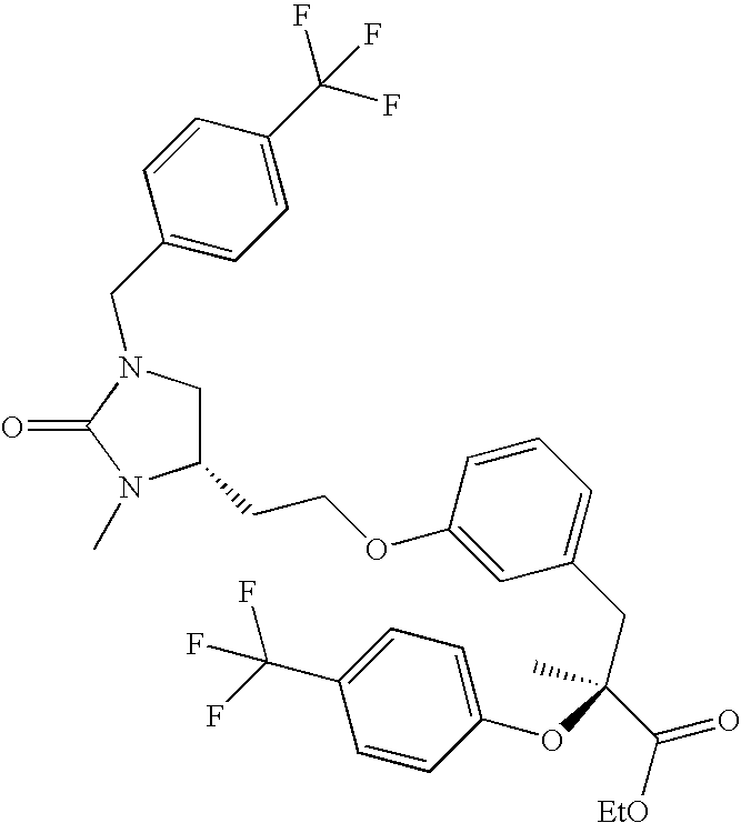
C1(CCOC2=CC(CC(C([EtO])=O)(C)OC3=CC=C(C(F)(F)F)C=C3)=CC=C2)CN(CC2=CC=C(C(F)(F)F)C=C2)C(=O)N1C
